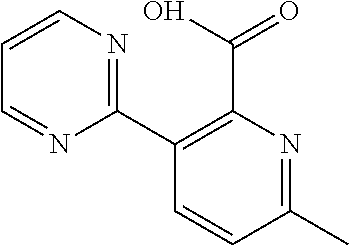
C1(C2=NC=CC=N2)=C(C(=O)O)N=C(C)C=C1
